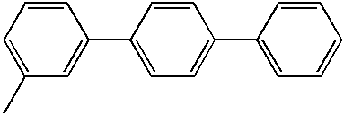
C1=C(C)C=C(C2=CC=C(C3=CC=CC=C3)C=C2)C=C1
